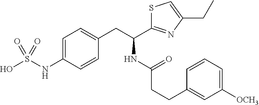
C1=C(NS(O)(=O)=O)C=CC(CC(NC(=O)CCC2=CC([OCH3])=CC=C2)C2=NC(CC)=CS2)=C1
